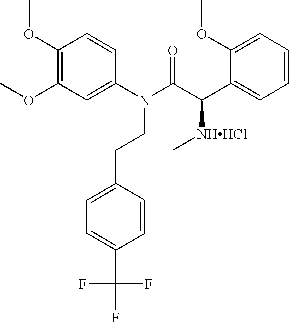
C1(OC)=C(OC)C=C(N(C(C(C2=CC=CC=C2OC)[NHHCl]C)=O)CCC2=CC=C(C(F)(F)F)C=C2)C=C1
